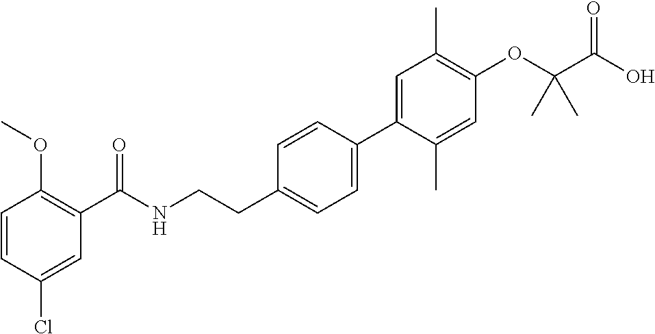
C1=CC(Cl)=CC(C(NCCC2=CC=C(C3=CC(C)=C(OC(C(O)=O)(C)C)C=C3C)C=C2)=O)=C1OC
